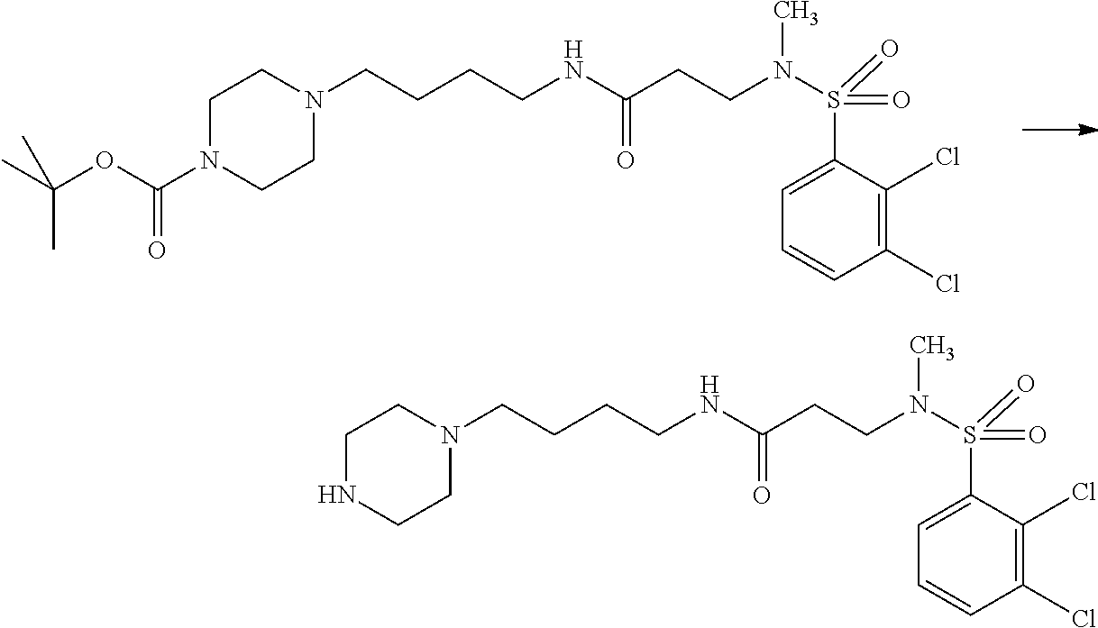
C(NC(CCN(C)S(=O)(C1=CC=CC(Cl)=C1Cl)=O)=O)CCCN1CCN(C(OC(C)(C)C)=O)CC1.C(NC(CCN(C)S(=O)(C1=CC=CC(Cl)=C1Cl)=O)=O)CCCN1CCNCC1
